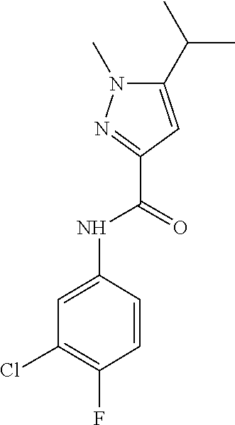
C1(NC(C2=NN(C)C(C(C)C)=C2)=O)=CC(Cl)=C(F)C=C1
